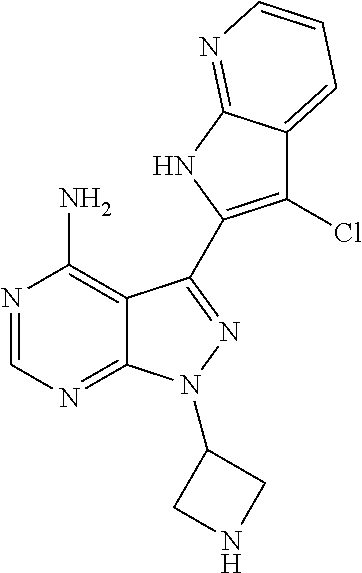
C12=C(N)N=CN=C1N(C1CNC1)N=C2C1=C(Cl)C2=CC=CN=C2N1
